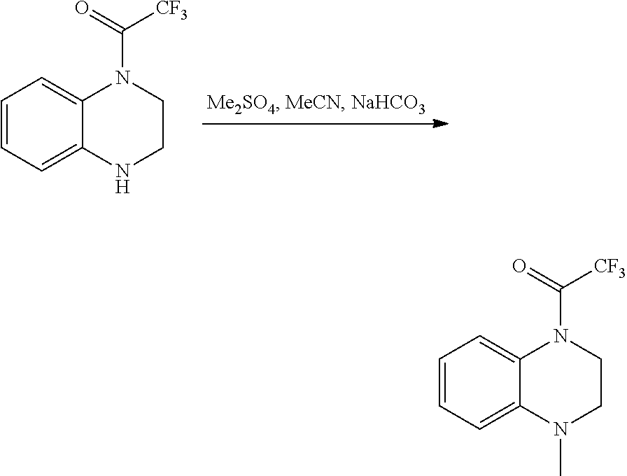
C1=CC=C2C(=C1)N(C(=O)[CF3])CCN2.C1=CC=C2C(=C1)N(C(=O)[CF3])CCN2C
